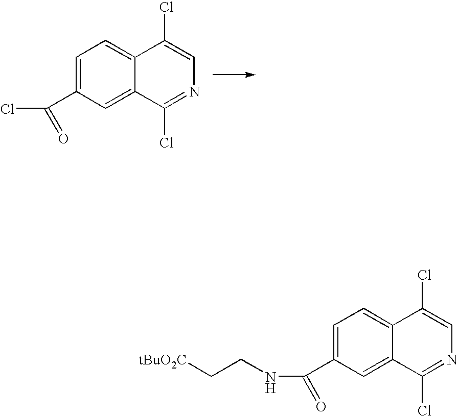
C1=C(C(Cl)=O)C=C2C(=C1)C(Cl)=CN=C2Cl.C1=C(C(NCC[tBuO2C])=O)C=C2C(=C1)C(Cl)=CN=C2Cl
